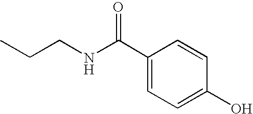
C1(C(NCCC)=O)=CC=C(O)C=C1
